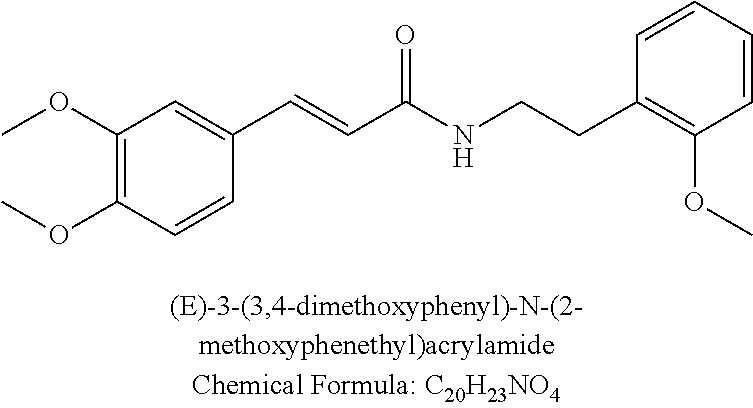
C1(OC)=C(OC)C=CC(C=CC(NCCC2=C(OC)C=CC=C2)=O)=C1
